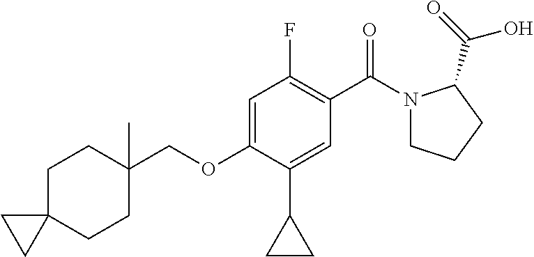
C(OC1=CC(F)=C(C(=O)N2CCCC2C(O)=O)C=C1C1CC1)C1(C)CCC2(CC1)CC2
